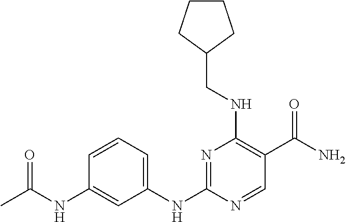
C1CCC(CNC2=C(C(N)=O)C=NC(NC3=CC=CC(NC(C)=O)=C3)=N2)C1
